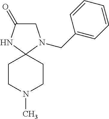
C1(=O)CN(CC2=CC=CC=C2)C2(N1)CCN(C)CC2
